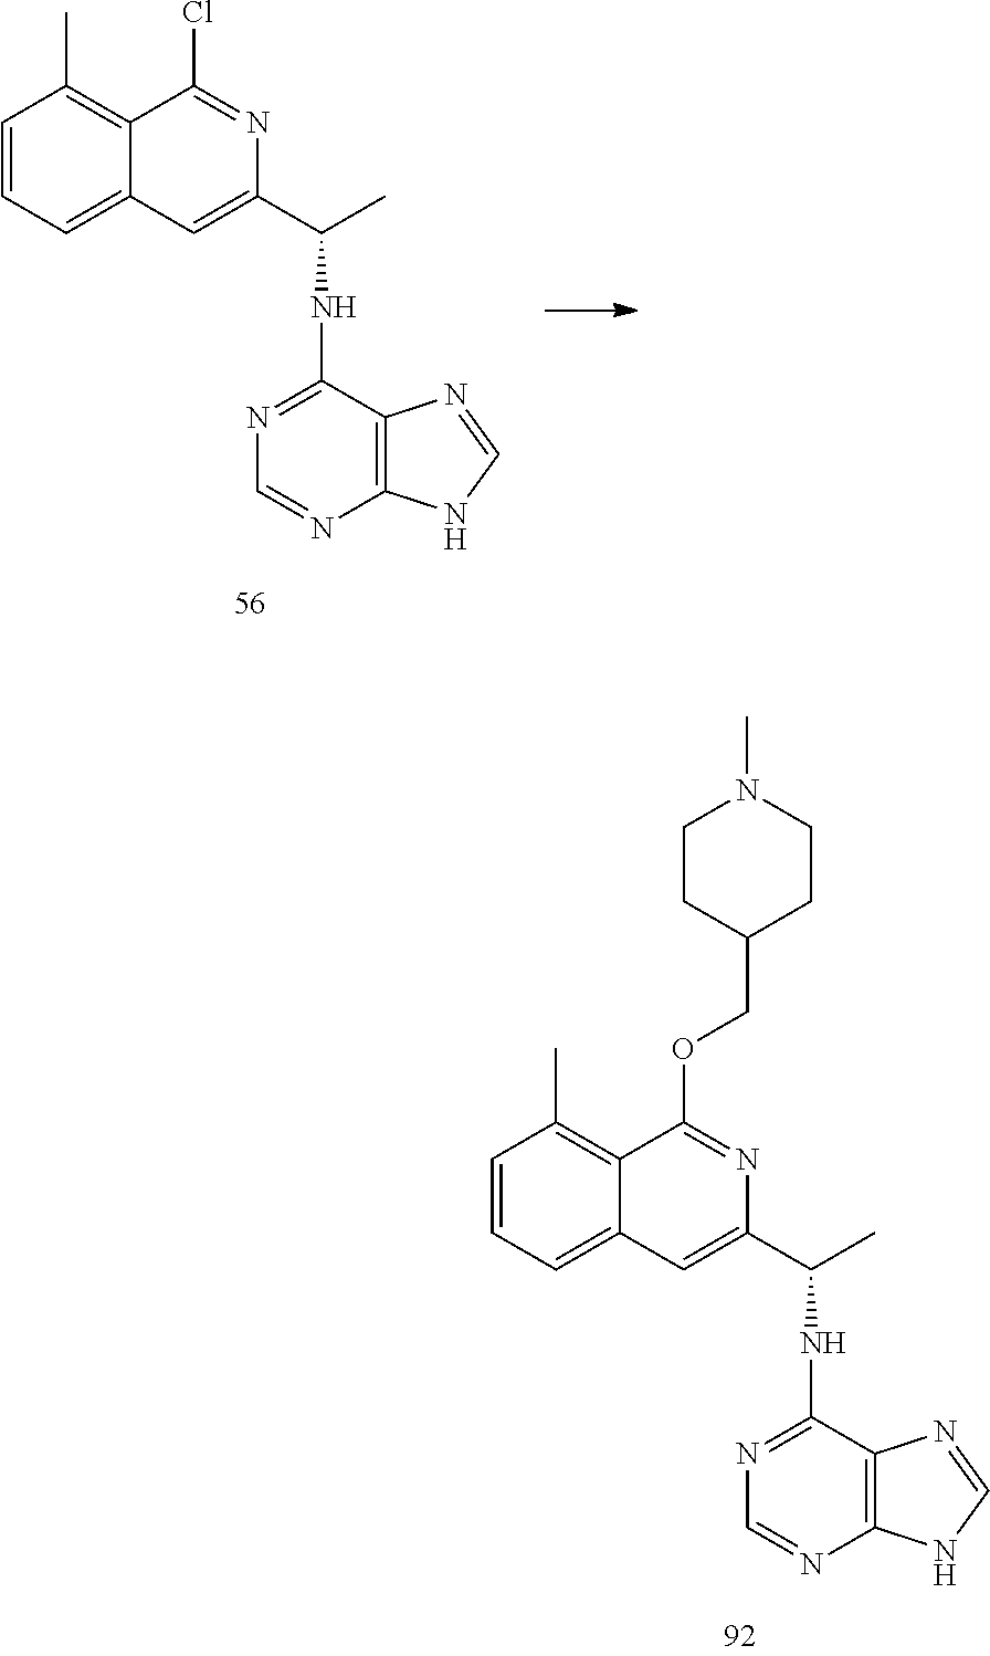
C1=CC=C2C(=C1C)C(OCC1CCN(C)CC1)=NC(C(C)NC1=NC=NC3=C1N=CN3)=C2.C1=CC=C2C(=C1C)C(Cl)=NC(C(C)NC1=NC=NC3=C1N=CN3)=C2
